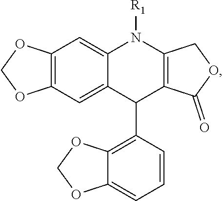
C12=C(C=C3C(=C1)N([R1])C1=C(C3C3=C4C(=CC=C3)OCO4)C(=O)OC1)OCO2
